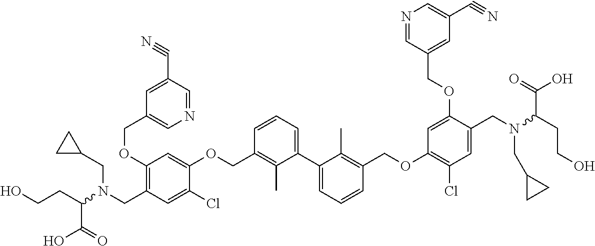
C1(OCC2=CN=CC(C#N)=C2)=C(CN(C(CCO)C(O)=O)CC2CC2)C=C(Cl)C(OCC2=C(C)C(C3=CC=CC(COC4=C(Cl)C=C(CN(C(CCO)C(O)=O)CC5CC5)C(OCC5=CC(C#N)=CN=C5)=C4)=C3C)=CC=C2)=C1
